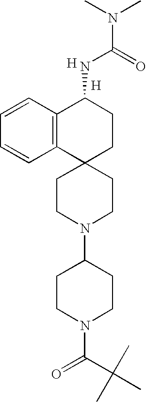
C1CN(C2CCN(C(C(C)(C)C)=O)CC2)CCC12CCC(NC(N(C)C)=O)C1=C2C=CC=C1.[H].[H]
